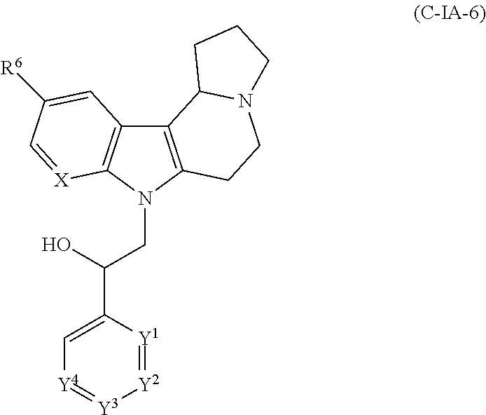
C12=C(N(CC(O)C3=C[Y4]=[Y3][Y2]=[Y1]3)C3=C1C=C([R6])C=[X]3)CCN1C2CCC1
